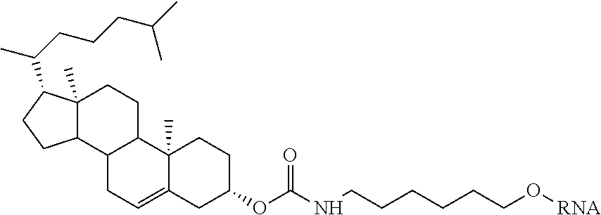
C12(C)C(C3C(CC1)C1(C)C(=CC3)CC(OC(NCCCCCCO[RNA])=O)CC1)CCC2C(CCCC(C)C)C
